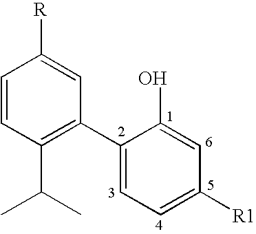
C1=CC(C(C)C)=C(C2=CC=C([R1])C=C2O)C=C1[R]
